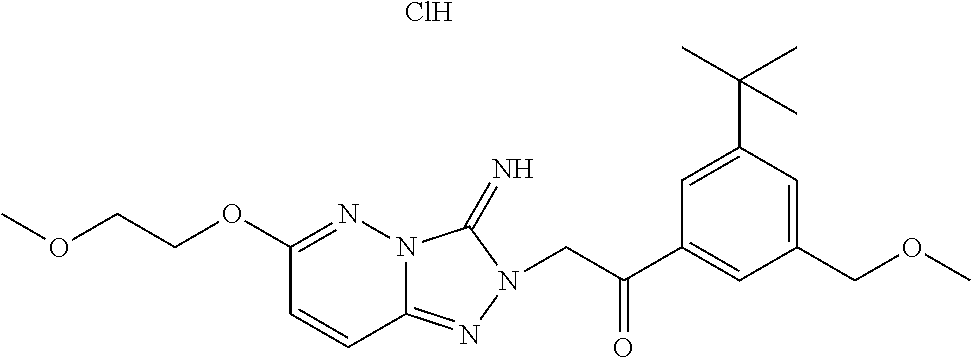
C12=NN(CC(C3=CC(COC)=CC(C(C)(C)C)=C3)=O)C(=N)N1N=C(OCCOC)C=C2.Cl
